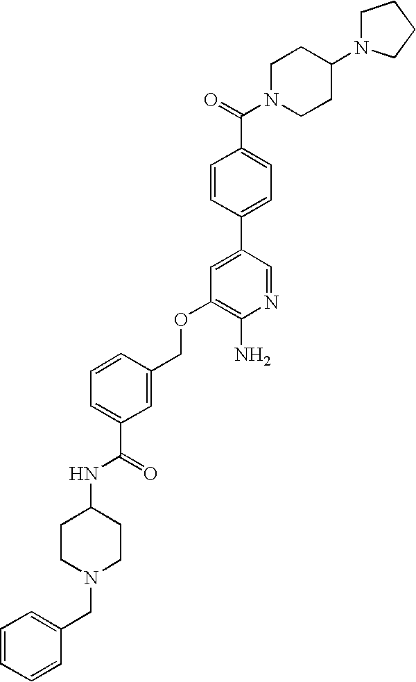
C(OC1=C(N)N=CC(C2=CC=C(C(=O)N3CCC(N4CCCC4)CC3)C=C2)=C1)C1=CC(C(=O)NC2CCN(CC3=CC=CC=C3)CC2)=CC=C1
